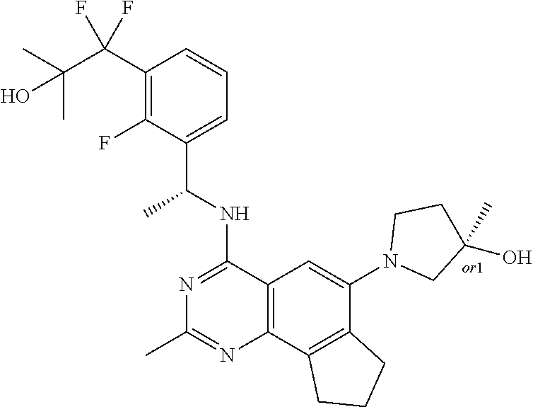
C12=C(C3=C(C(N4CC(C)(O)CC4)=C1)CCC3)N=C(C)N=C2NC(C1=CC=CC(C(C(C)(C)O)(F)F)=C1F)C
